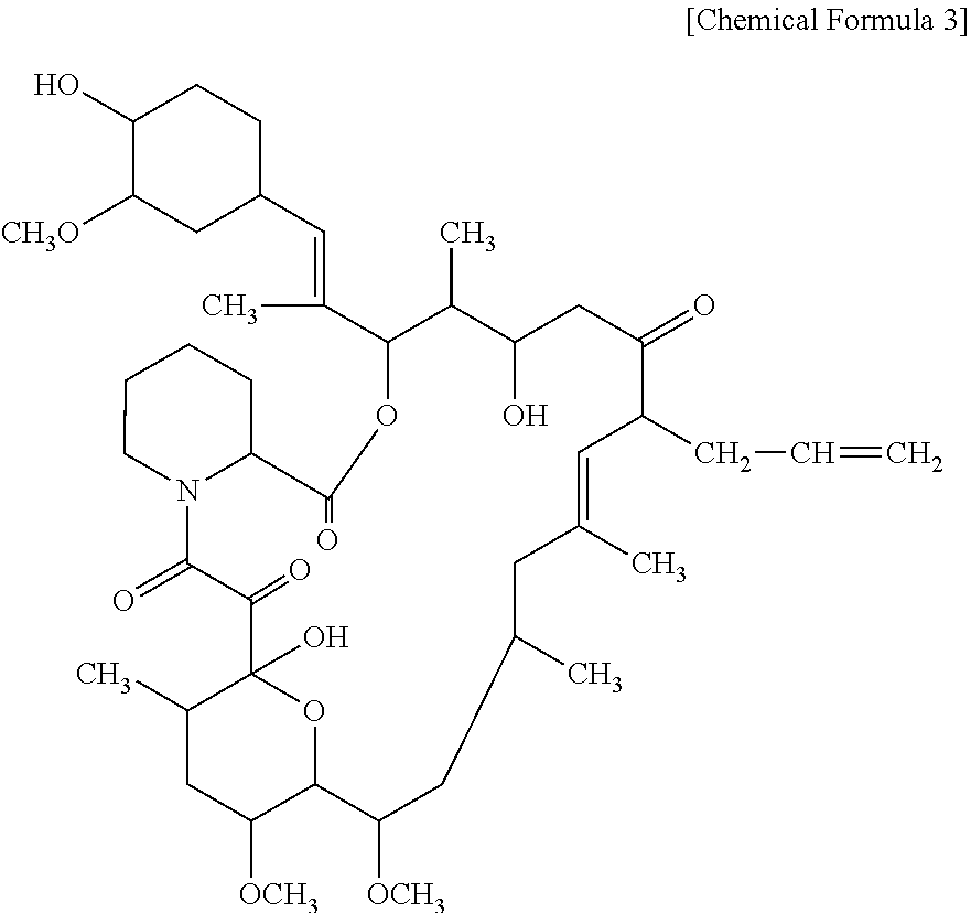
C1(C)CC([OCH3])C2OC1(O)C(=O)C(=O)N1CCCCC1C(=O)OC(C(=CC1CCC(O)C([CH3O])C1)C)C(C)C(O)CC(=O)C(CC=C)C=C(C)CC(C)CC2[OCH3]
